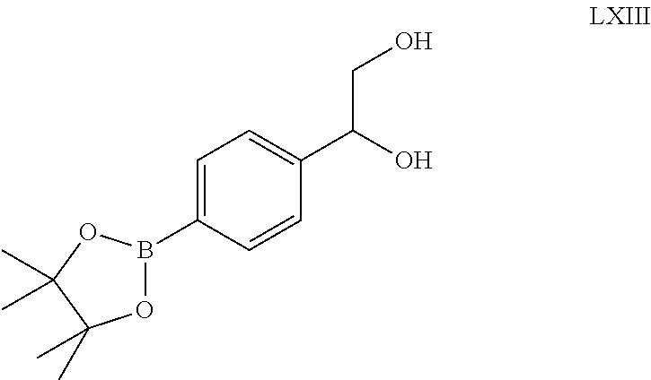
C1=C(B2OC(C)(C)C(C)(C)O2)C=CC(C(O)CO)=C1
